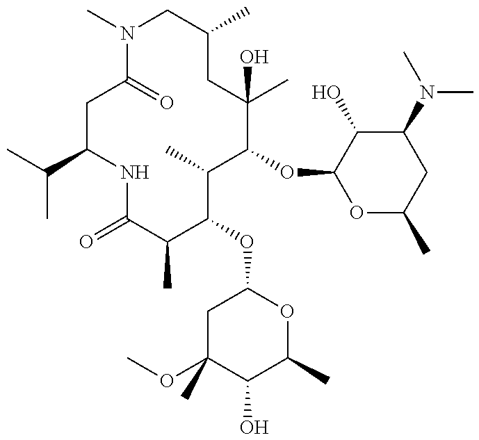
C1(C(C)C)CC(=O)N(C)CC(C)CC(C)(O)C(OC2OC(C)CC(N(C)C)C2O)C(C)C(OC2CC(C)(OC)C(O)C(C)O2)C(C)C(=O)N1
